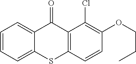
C1=CC=C2C(=C1)C(=O)C1=C(S2)C=CC(OCCC)=C1Cl
